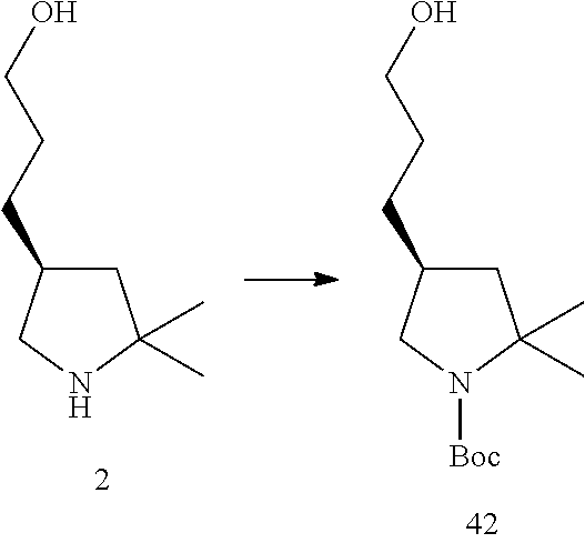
C1C(CCCO)CNC1(C)C.C1C(CCCO)CN([Boc])C1(C)C
